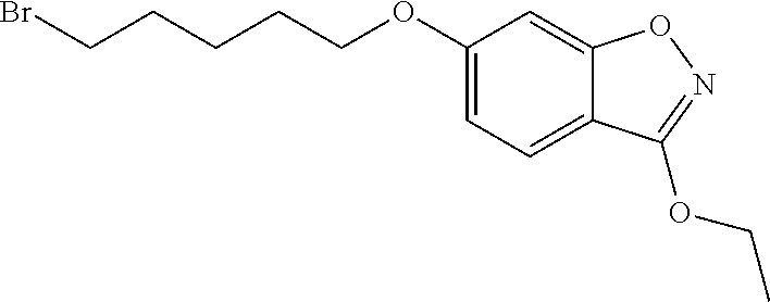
C1(OCCCCCBr)=CC=C2C(=C1)ON=C2OCC
